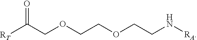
O=C(COCCOCCN[RA])[RT]
